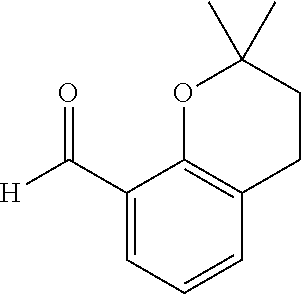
C1(C([H])=O)=CC=CC2=C1OC(C)(C)CC2
